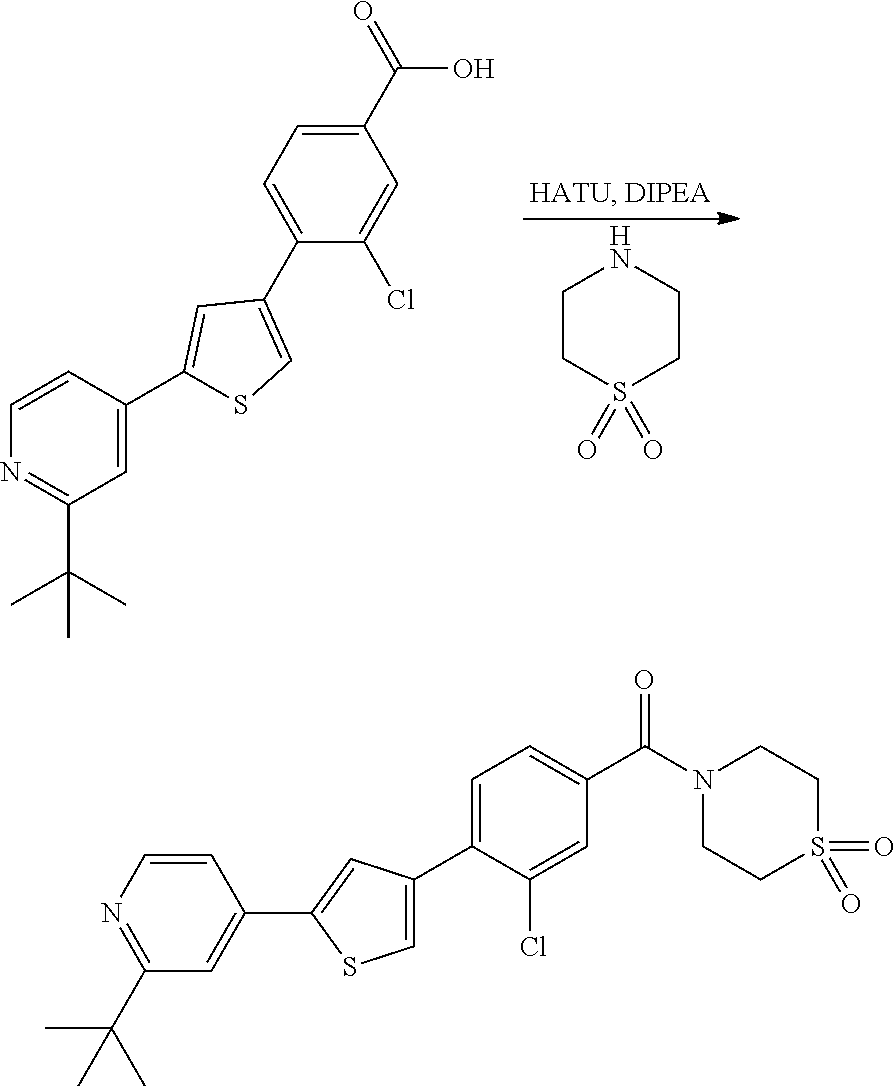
C1CS(=O)(=O)CCN1.CC(C)(C1=NC=CC(C2=CC(C3=CC=C(C(=O)O)C=C3Cl)=CS2)=C1)C.N1(C(C2=CC=C(C3=CSC(C4=CC(C(C)(C)C)=NC=C4)=C3)C(Cl)=C2)=O)CCS(=O)(=O)CC1
